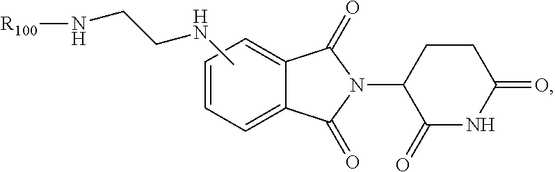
C1=CC=C2C(=C1)C(=O)N(C1CCC(=O)NC1=O)C2=O.CNCCN[R100]
